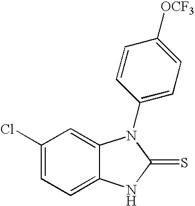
C1(Cl)=CC=C2C(=C1)N(C1=CC=C([OCF3])C=C1)C(=S)N2
